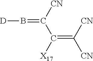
C(=C([CN])[CN])(C([CN])=B[D])[X17]
